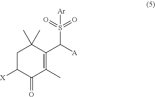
C1C([X])C(=O)C(C)=C(C([A])S(=O)(=O)[Ar])C1(C)C
